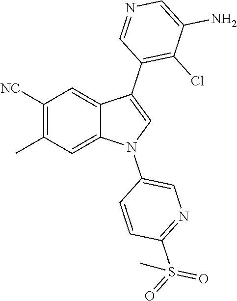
C1([NC])=C(C)C=C2C(=C1)C(C1=C(Cl)C(N)=CN=C1)=CN2C1=CN=C(S(=O)(=O)C)C=C1
